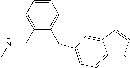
C1=CC=C(CNC)C(CC2=CC=C3NC=CC3=C2)=C1
